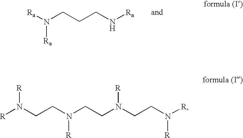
N([Ra])([Ra])CCCN[Ra].N([R])([R])CCN(CCN(CCN([R])[R])[R])[R]
